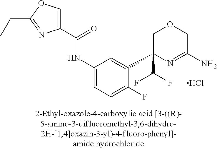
Cl.C1C(C(F)F)(C2=CC(NC(=O)C3=COC(CC)=N3)=CC=C2F)N=C(N)CO1
